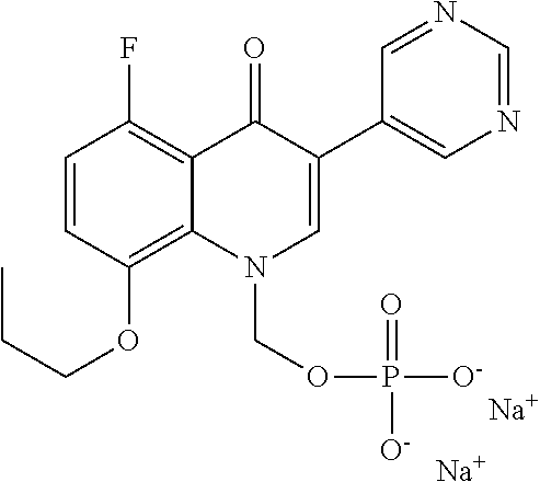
[Na].[Na].C1=CC(OCCC)=C2C(=C1F)C(=O)C(C1=CN=CN=C1)=CN2COP([O-])(=O)[O-]
